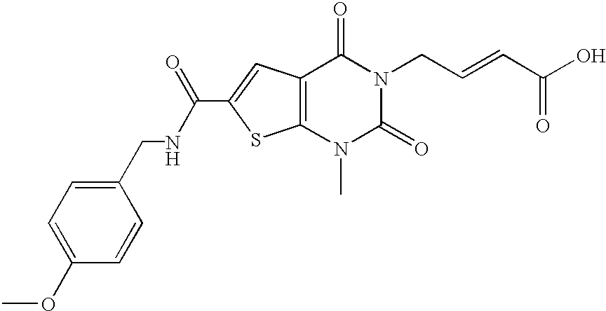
C12=C(C=C(C(=O)NCC3=CC=C(OC)C=C3)S1)C(=O)N(CC=CC(O)=O)C(=O)N2C
